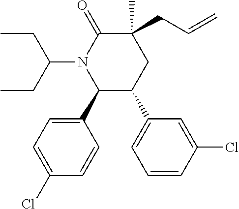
C1=C(Cl)C=CC(C2C(C3=CC=CC(Cl)=C3)CC(C)(CC=C)C(=O)N2C(CC)CC)=C1
